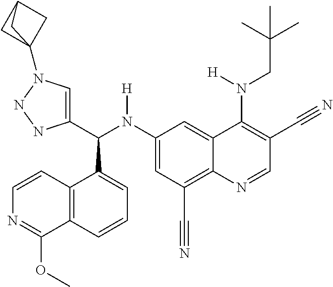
C1(N(C(C2=CN(C34CC(C3)C4)NN2)C2=CC=CC3=C2C=CN=C3OC)[H])=CC(C#N)=C2C(=C1)C(N(CC(C)(C)C)[H])=C(C#N)C=N2
